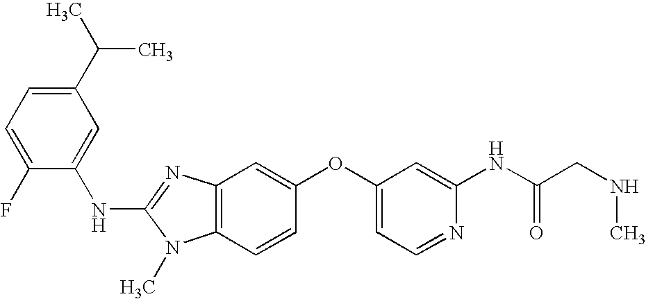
C1(C(C)C)=CC=C(F)C(NC2=NC3=C(N2C)C=CC(OC2=CC=NC(NC(CNC)=O)=C2)=C3)=C1
